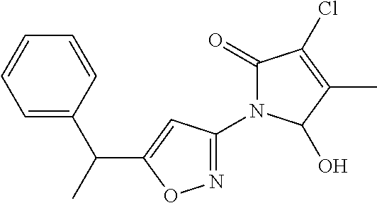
C1=C(C(C)C2=CC(N3C(=O)C(Cl)=C(C)C3O)=NO2)C=CC=C1
